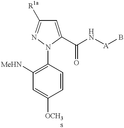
C1([MeHN])=C(N2C(C(N[A]B)=O)=CC([R1a])=N2)C=CC([OCH3])=C1
